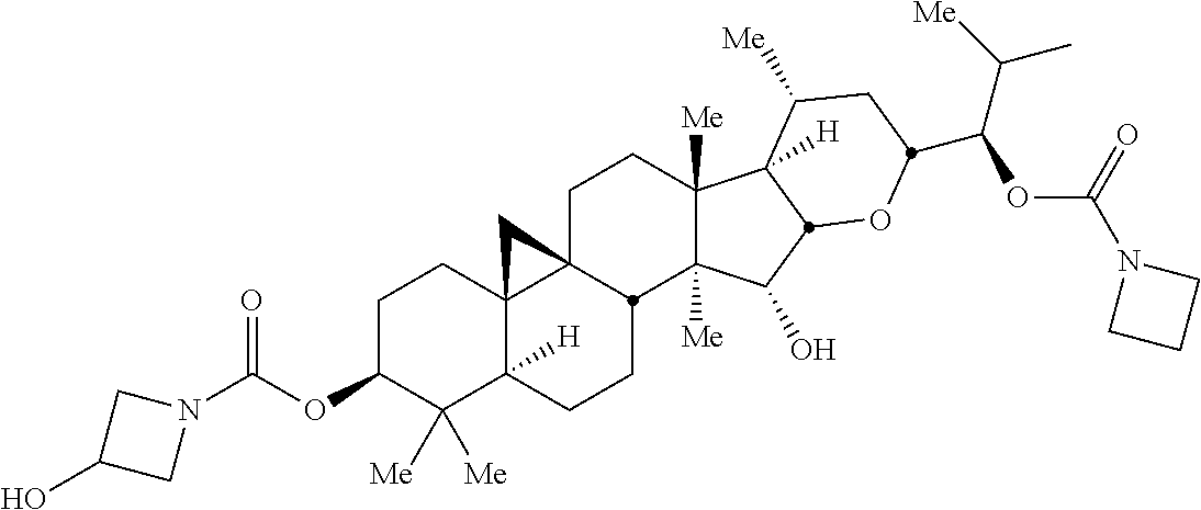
C1C23C4(C([H])(CCC2C2([Me])C([Me])(C1)C1([H])C([Me])CC(C(OC(=O)N5CCC5)C(C)[Me])OC1C2O)C([Me])([Me])C(OC(=O)N1CC(O)C1)CC4)C3
